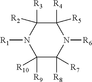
C1([R9])([R10])C([R8])([R7])N([R6])C([R4])([R5])C([R3])([R2])N1[R1]
